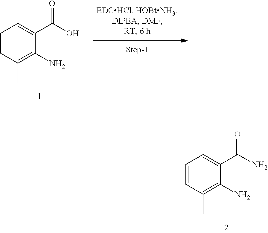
C1=CC(C)=C(N)C(C(=O)N)=C1.C1=CC(C)=C(N)C(C(=O)O)=C1
